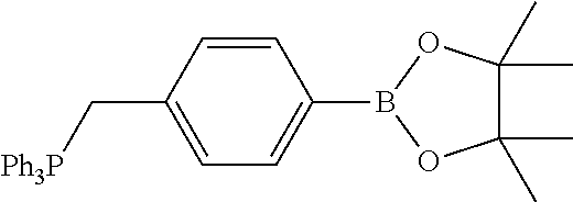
C(C1=CC=C(B2OC(C)(C)C(C)(C)O2)C=C1)[Ph3P]
